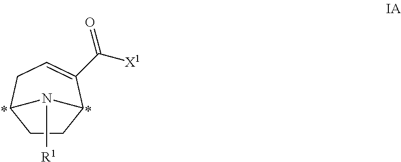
C1CC2C(C([X1])=O)=CCC1N2[R1]
